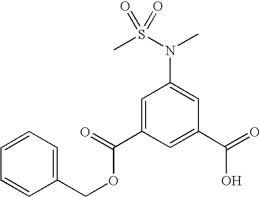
C1=C(C(=O)OCC2=CC=CC=C2)C=C(C(=O)O)C=C1N(S(C)(=O)=O)C
